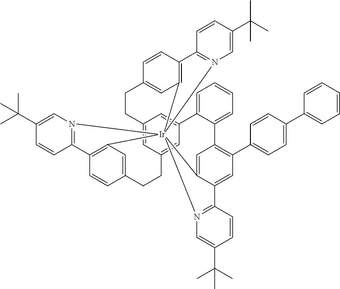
C12=CC3=CC(=C1)C1=CC=CC=C1C1=C(C4=CC=C(C5=CC=CC=C5)C=C4)C=C4C(=C1)[Ir]15(C6=C(C=CC(=C6)CC3)C3=N1C=C(C(C)(C)C)C=C3)(C1=C(C=CC(=C1)CC2)C1=N5C=C(C(C)(C)C)C=C1)N1=C4C=CC(C(C)(C)C)=C1
